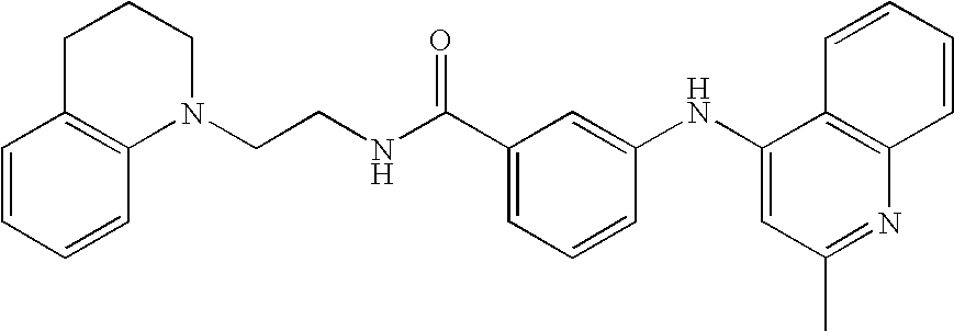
C12=C(N(CCNC(C3=CC=CC(NC4=CC(C)=NC5=C4C=CC=C5)=C3)=O)CCC1)C=CC=C2
